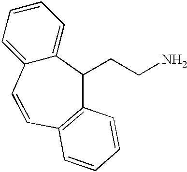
C1=CC=C2C(=C1)C(CCN)C1=C(C=C2)C=CC=C1
